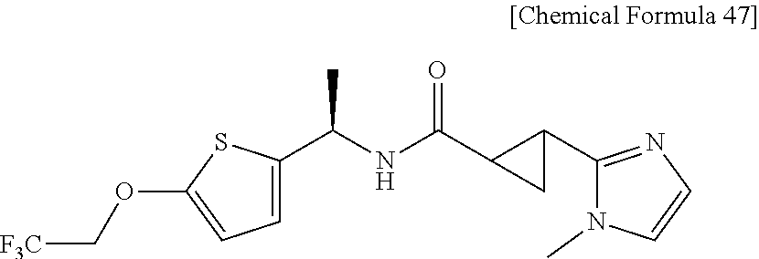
C(NC(=O)C1CC1C1=NC=CN1C)(C)C1=CC=C(OC[F3C])S1
